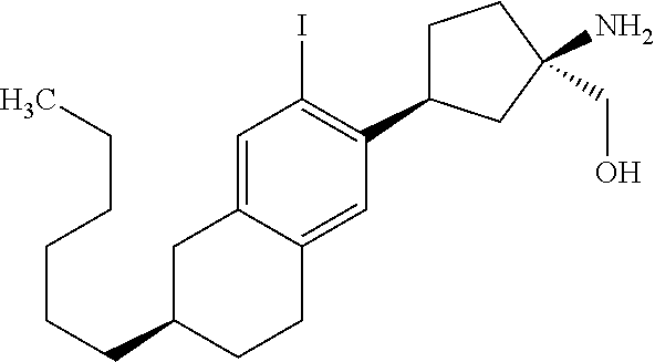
C(CC1CCC2=CC(C3CCC(N)(CO)C3)=C(I)C=C2C1)CCCC
